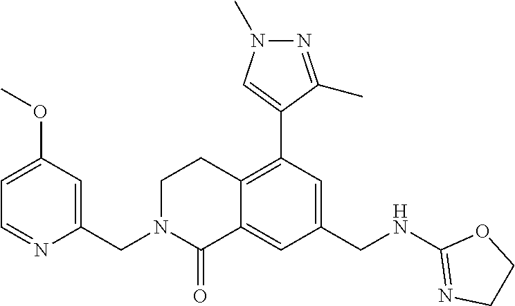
C1=C(OC)C=C(CN2CCC3=C(C4=CN(C)N=C4C)C=C(CNC4=NCCO4)C=C3C2=O)N=C1
